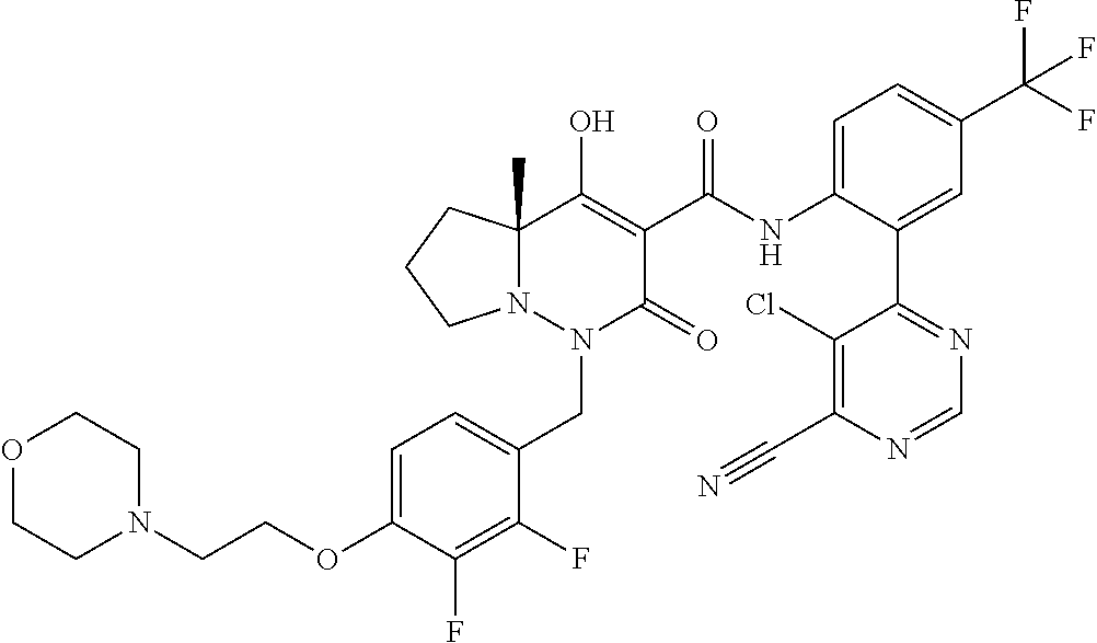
C1=C(OCCN2CCOCC2)C(F)=C(F)C(CN2C(=O)C(C(=O)NC3=CC=C(C(F)(F)F)C=C3C3=NC=NC(C#N)=C3Cl)=C(O)C3(C)N2CCC3)=C1
